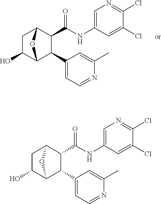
C1(O)C2C(C3=CC=NC(C)=C3)C(C(NC3=CN=C(Cl)C(Cl)=C3)=O)C(C1)O2.C1(O)C2C(C3=CC=NC(C)=C3)C(C(NC3=CN=C(Cl)C(Cl)=C3)=O)C(C1)O2
